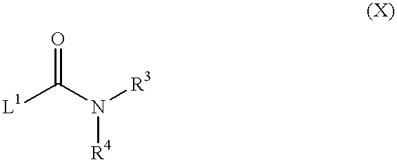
[L1]C(N([R3])[R4])=O
